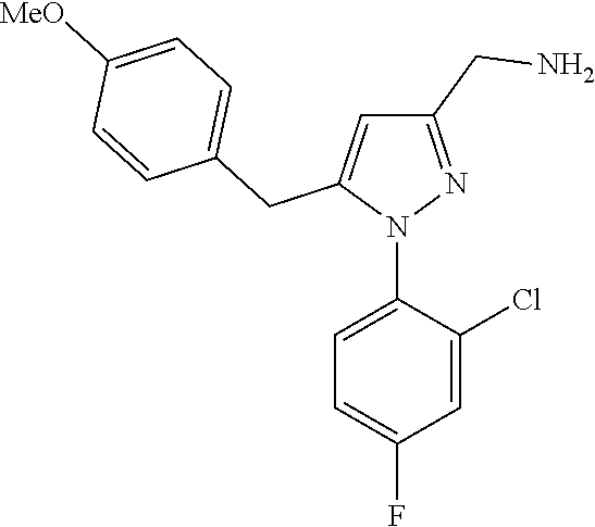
N1(C2=CC=C(F)C=C2Cl)N=C(CN)C=C1CC1=CC=C([MeO])C=C1
